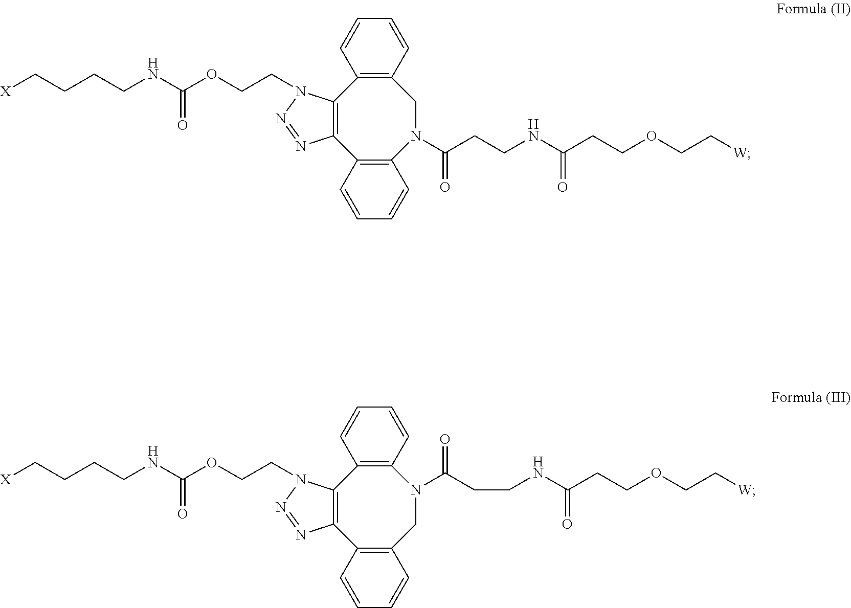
C12=C(C=CC=C1)N(C(CCNC(CCOCC[W])=O)=O)CC1=C(C3=C2N=NN3CCOC(NCCCC[X])=O)C=CC=C1.C12=C(C=CC=C1)CN(C(CCNC(CCOCC[W])=O)=O)C1=C(C3=C2N=NN3CCOC(NCCCC[X])=O)C=CC=C1
